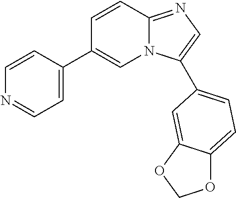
C1=CC(C2=CN3C(=NC=C3C3=CC=C4OCOC4=C3)C=C2)=CC=N1
